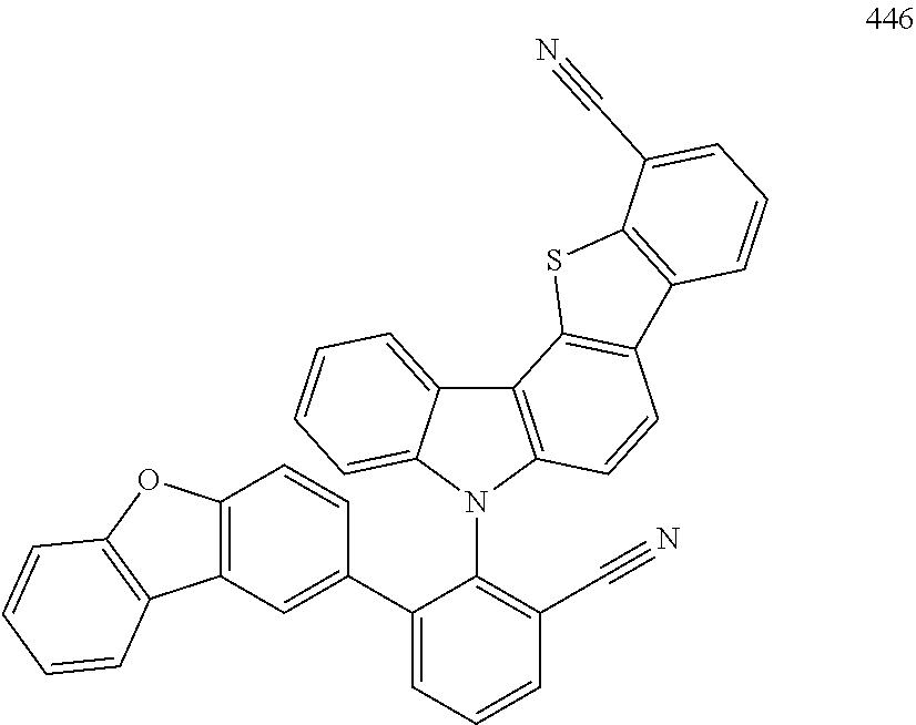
C12=C(N(C3=C(C#N)C=CC=C3C3=CC4=C(C=C3)OC3=C4C=CC=C3)C3=CC=CC=C13)C=CC1=C2SC2=C1C=CC=C2C#N
